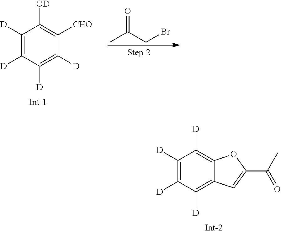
O=C(CBr)C.C1([D])=C([D])C([D])=C([D])C([CHO])=C1[OD].C1([D])=C([D])C([D])=C2C(=C1[D])OC(C(C)=O)=C2
